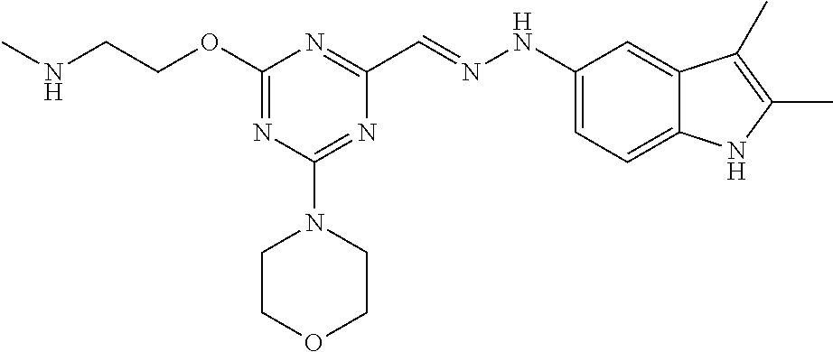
N(CCOC1=NC(N2CCOCC2)=NC(C=NNC2=CC=C3C(=C2)C(C)=C(C)N3)=N1)C
